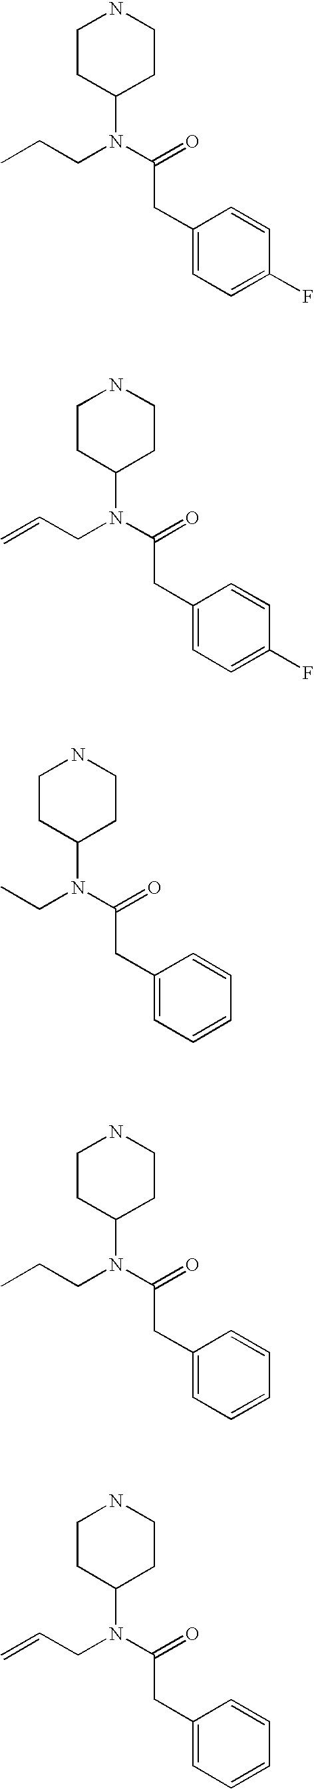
C1CC(N(C(=O)CC2=CC=C(F)C=C2)CCC)CCN1.C1CC(N(C(=O)CC2=CC=C(F)C=C2)CC=C)CCN1.C1CC(N(C(=O)CC2=CC=CC=C2)CC)CCN1.C1CC(N(C(=O)CC2=CC=CC=C2)CCC)CCN1.C1CC(N(C(=O)CC2=CC=CC=C2)CC=C)CCN1
